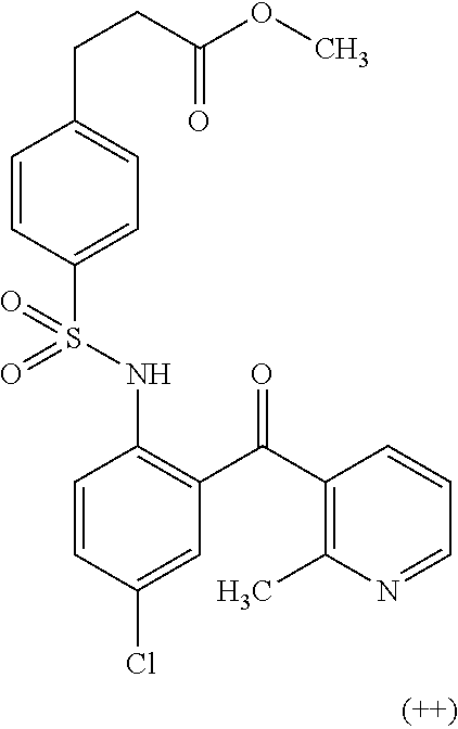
C1=CC(S(NC2=C(C(C3=C(C)N=CC=C3)=O)C=C(Cl)C=C2)(=O)=O)=CC=C1CCC(OC)=O
